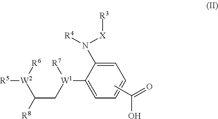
C1=C(N([R4])[X][R3])C([W1](CC([R8])[W2]([R6])[R5])[R7])=CC=C1.CC(=O)O
